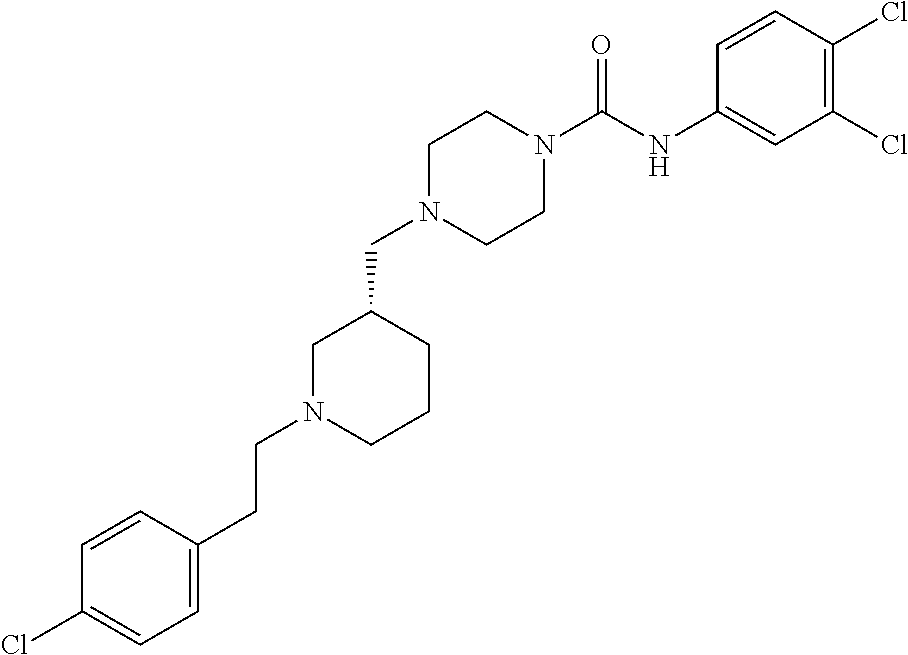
C1N(CC2CN(CCC3=CC=C(Cl)C=C3)CCC2)CCN(C(NC2=CC(Cl)=C(Cl)C=C2)=O)C1
